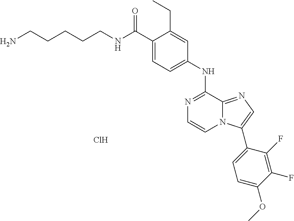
N(C(C1=CC=C(NC2=NC=CN3C2=NC=C3C2=CC=C(OC)C(F)=C2F)C=C1CC)=O)CCCCCN.Cl
